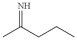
CC(CCC)=N
